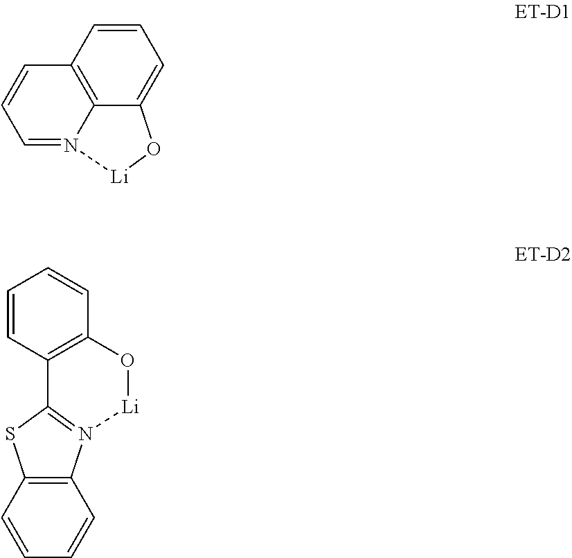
C1=CC2=C(C=C1)O[Li]N1=C2SC2=C1C=CC=C2.C12=C3C(=CC=C1)O[Li]N3=CC=C2
